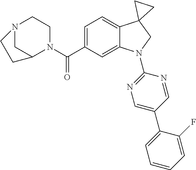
C(C1=CC=C2C(=C1)N(C1=NC=C(C3=CC=CC=C3F)C=N1)CC21CC1)(=O)N1CCN2CC1CC2
